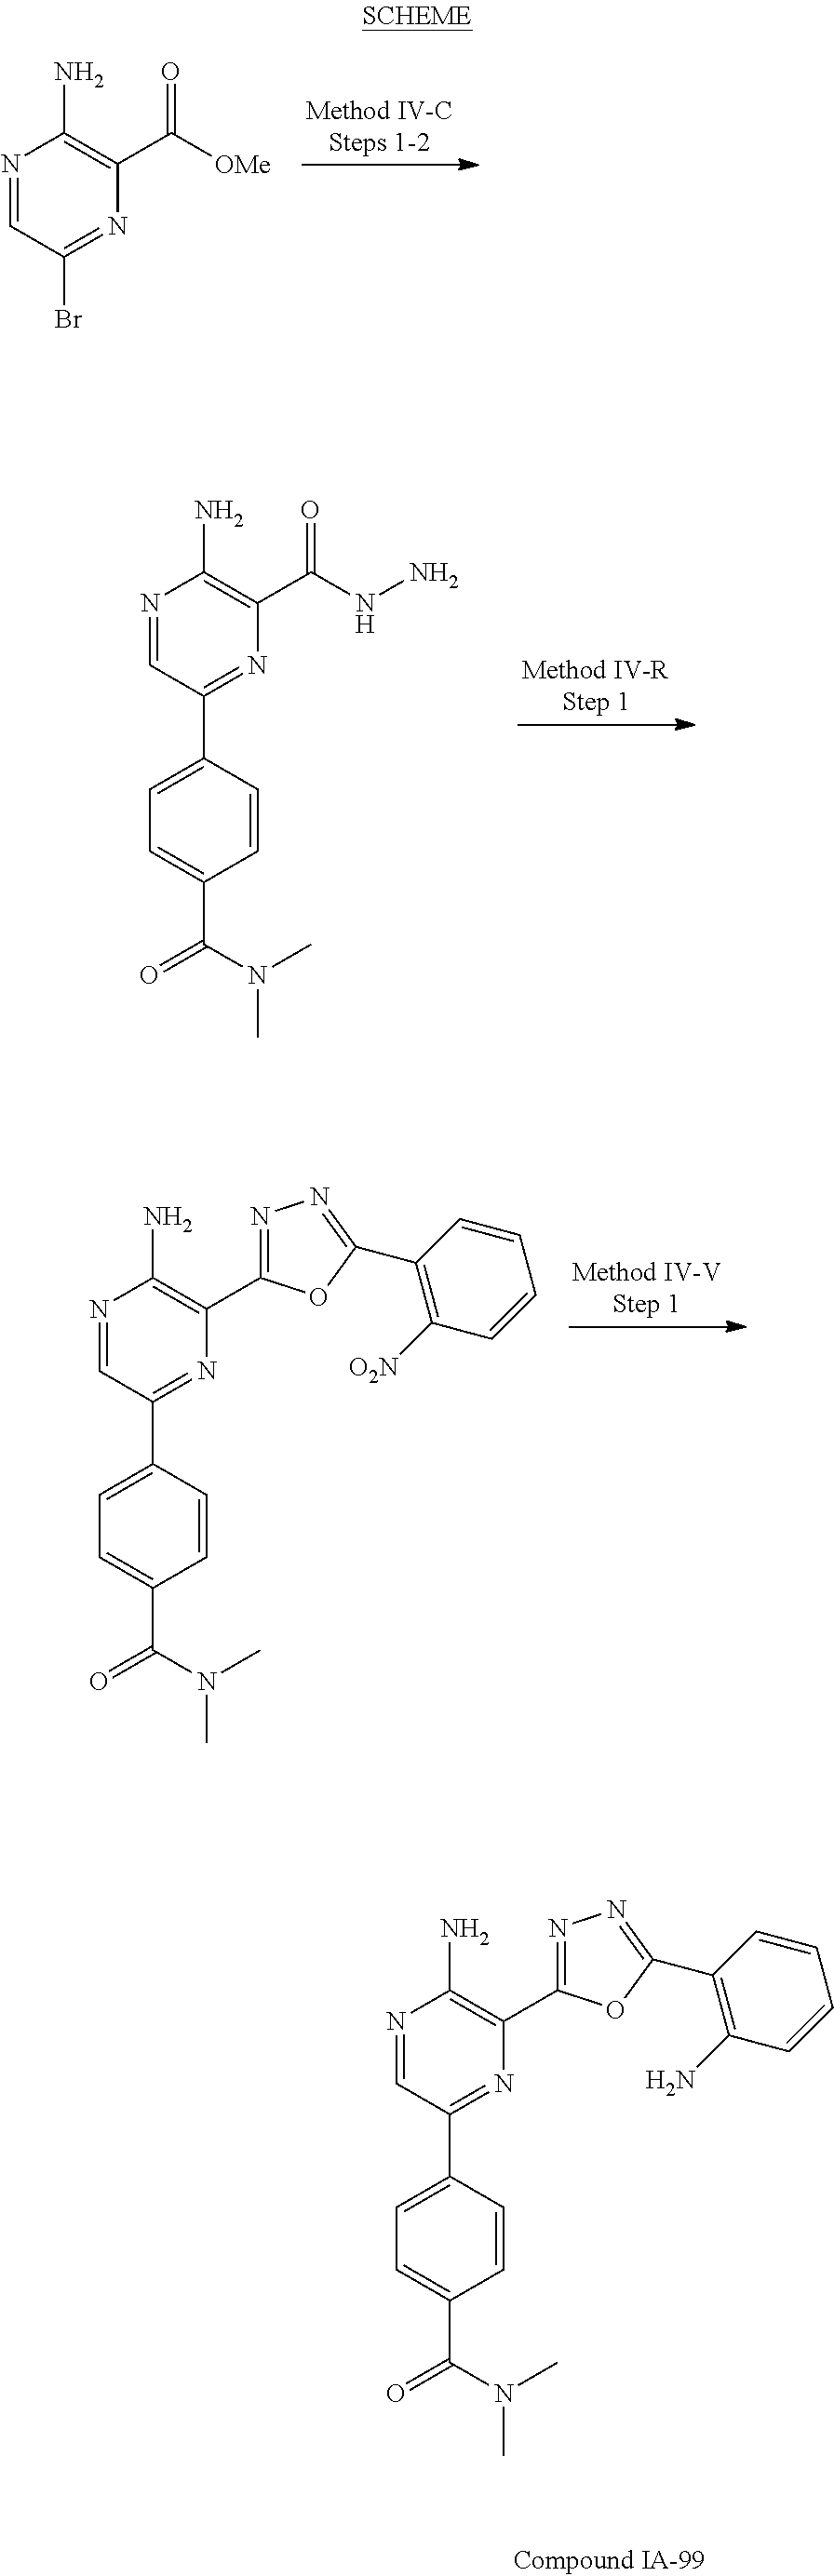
N1=CC(Br)=NC(C([OMe])=O)=C1N.N1=CC(C2=CC=C(C(=O)N(C)C)C=C2)=NC(C(NN)=O)=C1N.N1=CC(C2=CC=C(C(N(C)C)=O)C=C2)=NC(C2=NN=C(C3=C([O2N])C=CC=C3)O2)=C1N.N1=CC(C2=CC=C(C(N(C)C)=O)C=C2)=NC(C2=NN=C(C3=C(N)C=CC=C3)O2)=C1N
